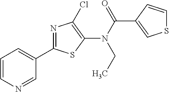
N(C(=O)C1=CSC=C1)(C1=C(Cl)N=C(C2=CC=CN=C2)S1)CC
